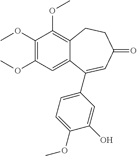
C1(OC)=C(OC)C=C2C(=C1OC)CCC(=O)C=C2C1=CC=C(OC)C(O)=C1
